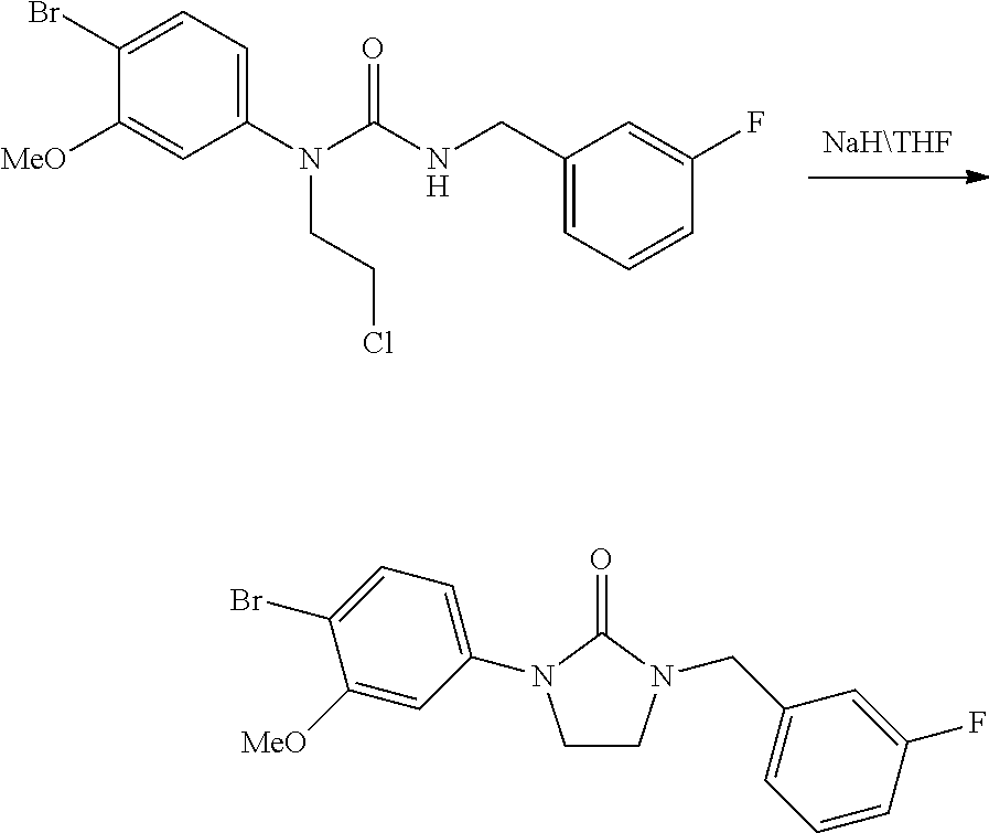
C1([MeO])=CC(N(C(NCC2=CC=CC(F)=C2)=O)CCCl)=CC=C1Br.C1(N2CCN(CC3=CC=CC(F)=C3)C2=O)=CC=C(Br)C([MeO])=C1
